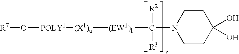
[(X1)a]([(EW1)b]C(N1CCC(O)(O)CC1)([R2])[R3])[POLY1]O[R7]
